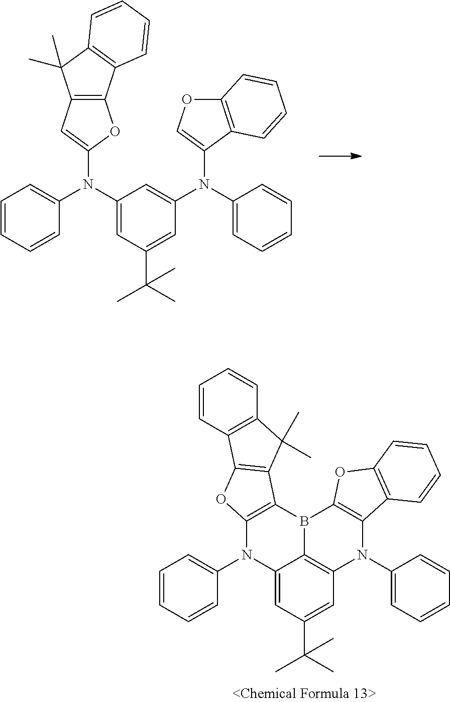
C12=CC(C(C)(C)C)=CC3=C1B(C1=C(N3C3=CC=CC=C3)C3=C(O1)C=CC=C3)C1=C(N2C2=CC=CC=C2)OC2=C1C(C)(C)C1=C2C=CC=C1.C1(N(C2=CC=CC=C2)C2=CC3=C(O2)C2=C(C3(C)C)C=CC=C2)=CC(C(C)(C)C)=CC(N(C2=CC=CC=C2)C2=COC3=C2C=CC=C3)=C1
